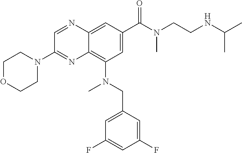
C1OCCN(C2=NC3=C(N(CC4=CC(F)=CC(F)=C4)C)C=C(C(N(CCNC(C)C)C)=O)C=C3N=C2)C1
